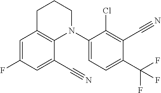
C1=C(F)C=C(C#N)C2=C1CCCN2C1=CC=C(C(F)(F)F)C(C#N)=C1Cl
